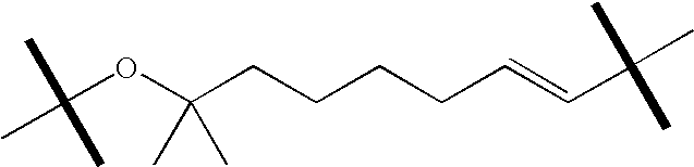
C(OC(CCCCC=CC(C)(C)C)(C)C)(C)(C)C
